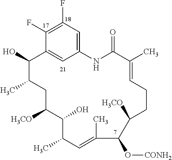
C1(F)=C(F)C2=CC(=C1)NC(=O)C(C)=CCCC([H3CO])C(O[CONH2])C(C)=CC(C)C(O)C([H3CO])CC(C)C2O
